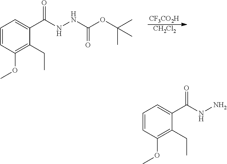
C1=CC(OC)=C(CC)C(C(NNC(OC(C)(C)C)=O)=O)=C1.[CF3CO2H].[CH2Cl2].C1=CC(OC)=C(CC)C(C(NN)=O)=C1
